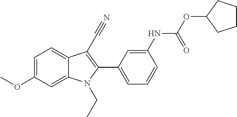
C1=C(OC)C=C2C(=C1)C(C#N)=C(C1=CC=CC(NC(OC3CCCC3)=O)=C1)N2CC
